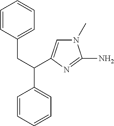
C1=CC(CC(C2=CC=CC=C2)C2=CN(C)C(N)=N2)=CC=C1
